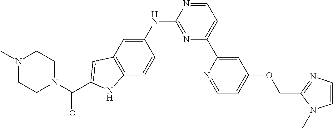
C1N(C)CCN(C(C2=CC3=C(C=CC(NC4=NC(C5=CC(OCC6=NC=CN6C)=CC=N5)=CC=N4)=C3)N2)=O)C1
